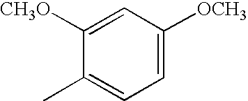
C1(C)=CC=C([OCH3])C=C1[CH3O]
